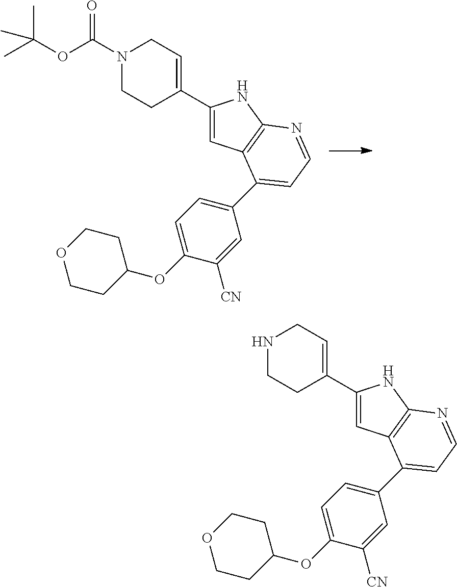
C1(C2=CCN(C(OC(C)(C)C)=O)CC2)=CC2=C(N1)N=CC=C2C1=CC=C(OC2CCOCC2)C([CN])=C1.C1(C2=CCNCC2)=CC2=C(N1)N=CC=C2C1=CC=C(OC2CCOCC2)C([CN])=C1
